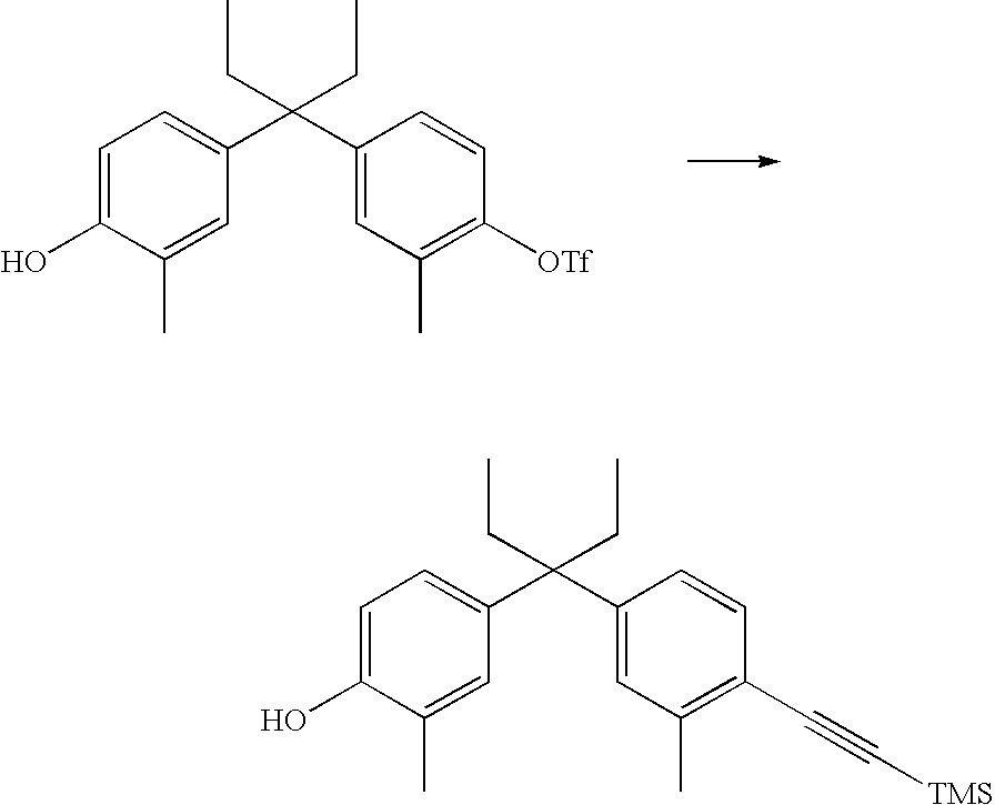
C1=C(O)C(C)=CC(C(C2=CC(C)=C([OTf])C=C2)(CC)CC)=C1.C1=C(O)C(C)=CC(C(C2=CC(C)=C(C#C[TMS])C=C2)(CC)CC)=C1
